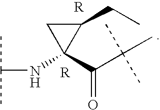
C1(CC)CC1(C(C(C)(C)C)=O)NC(C)C
